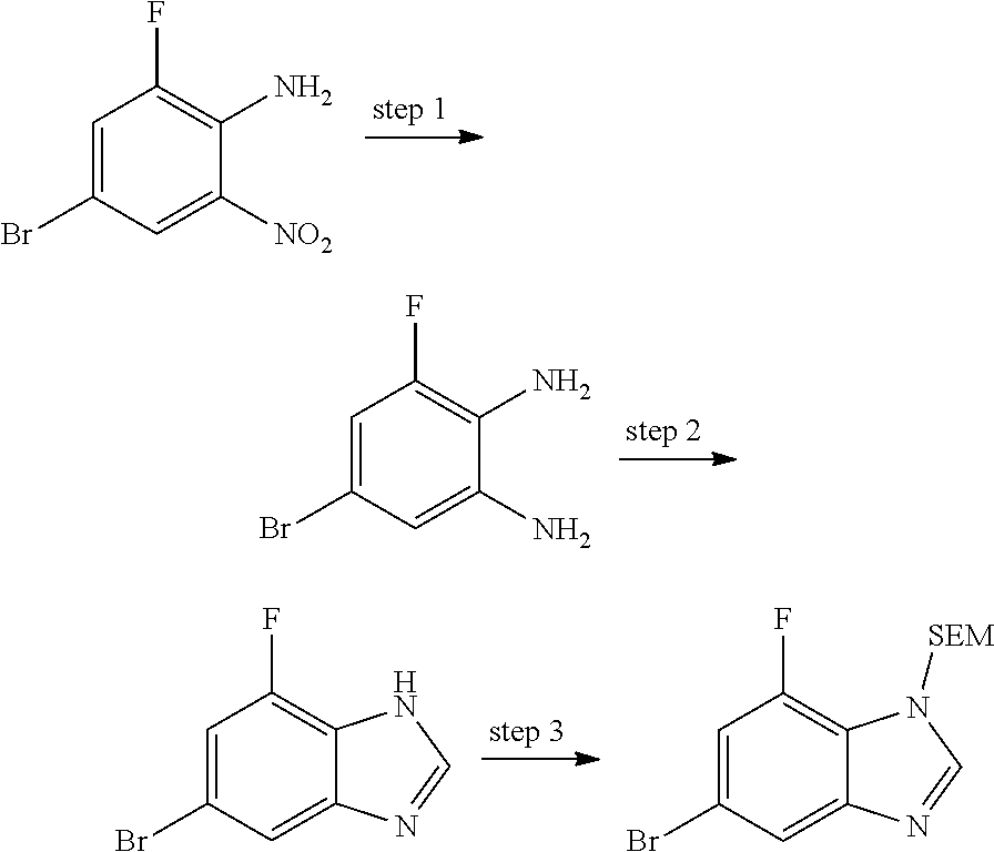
C1=C(Br)C=C([NO2])C(N)=C1F.C1=C(Br)C=C(N)C(N)=C1F.C1=C(Br)C=C2C(=C1F)NC=N2.C1=C(Br)C=C2C(=C1F)N([SEM])C=N2
